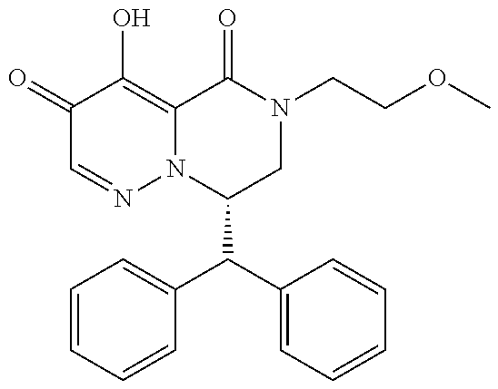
C1(C(C2=CC=CC=C2)C2=CC=CC=C2)CN(CCOC)C(=O)C2=C(O)C(=O)C=NN12
